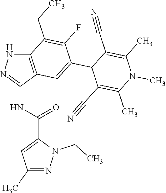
C12=C(C(NC(C3=CC(C)=NN3CC)=O)=NN1)C=C(C1C(C#N)=C(C)N(C)C(C)=C1C#N)C(F)=C2CC
